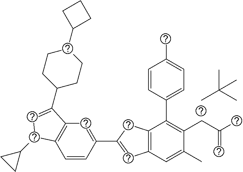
CC(C)(C)C.C1=CC(C2=CC3=C(C2)C(C2=CC=C(C)C=C2)=C(CC(C)=C)C(C)=C3)=CC2=C1C(C1CC1)C=C2C1CCC(C2CCC2)CC1
